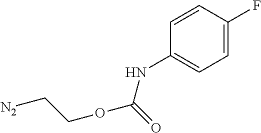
C1=CC(F)=CC=C1NC(OCC[N2])=O
